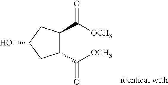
C1(C(=O)[OCH3])C(C(=O)[OCH3])CC(O)C1
